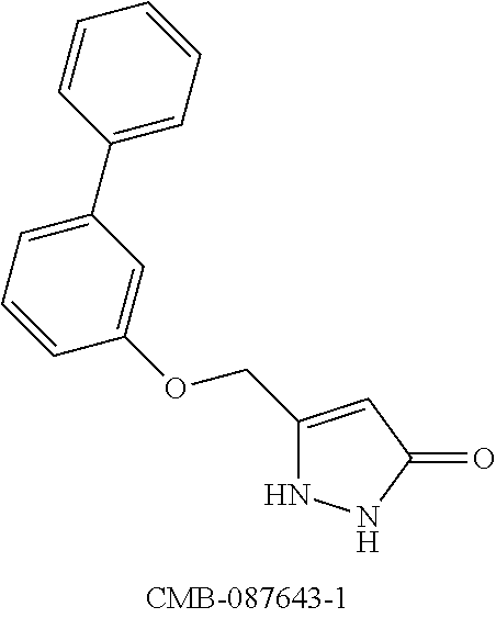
C1(COC2=CC(C3=CC=CC=C3)=CC=C2)=CC(=O)NN1
